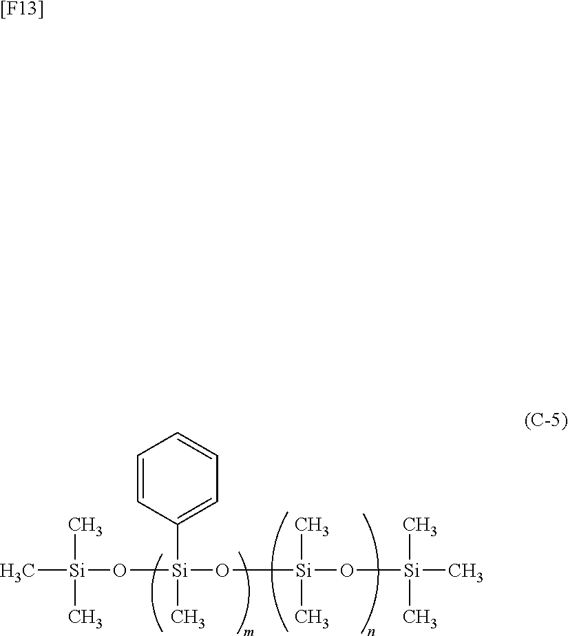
C[Si](O[Si](O[Si](O[Si](C)(C)C)(C)C)(C)C1=CC=CC=C1)(C)C.[[F13]]
